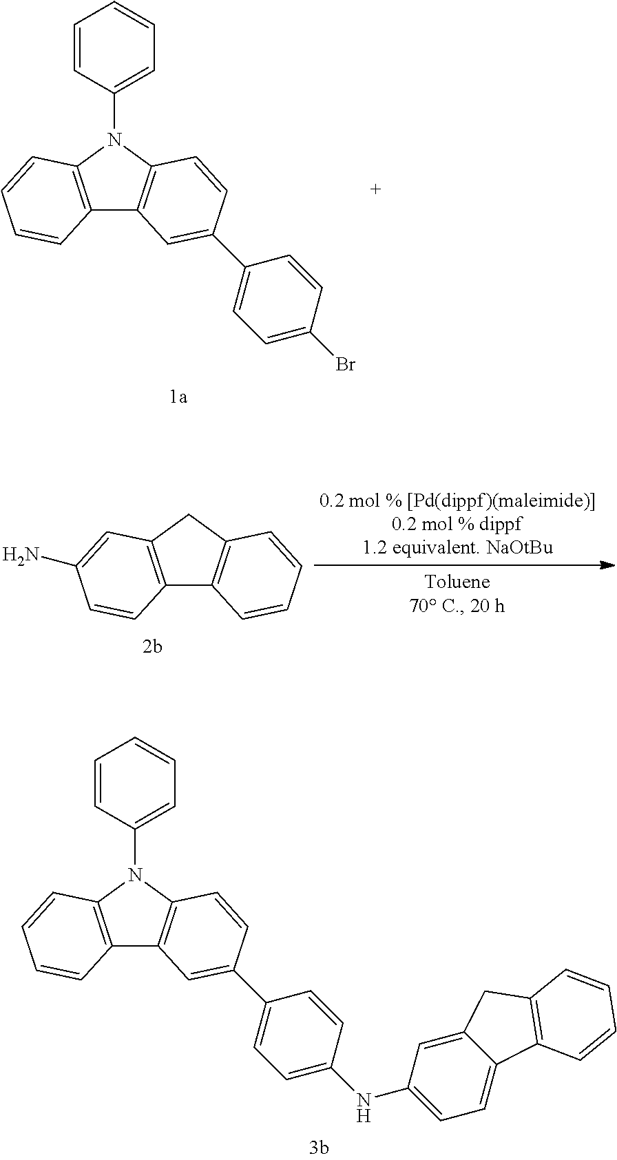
C12=C(N(C3=CC=CC=C3)C3=C1C=C(C1=CC=C(Br)C=C1)C=C3)C=CC=C2.C12=C(N(C3=CC=CC=C3)C3=C1C=C(C1=CC=C(NC4=CC=C5C(=C4)CC4=C5C=CC=C4)C=C1)C=C3)C=CC=C2.C12=C(CC3=C1C=CC=C3)C=C(N)C=C2
